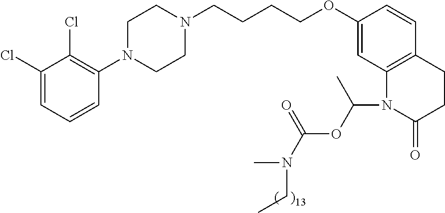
C1(Cl)=CC=CC(N2CCN(CCCCOC3=CC4=C(C=C3)CCC(=O)N4C(OC(N(C)CC)=O)C)CC2)=C1Cl
